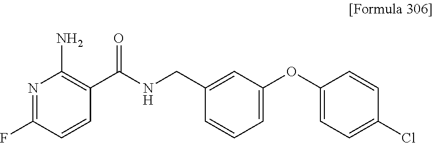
N1=C(F)C=CC(C(NCC2=CC(OC3=CC=C(Cl)C=C3)=CC=C2)=O)=C1N
